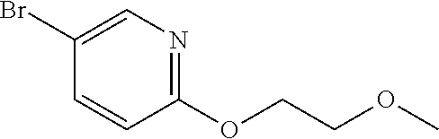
C1(OCCOC)=NC=C(Br)C=C1
